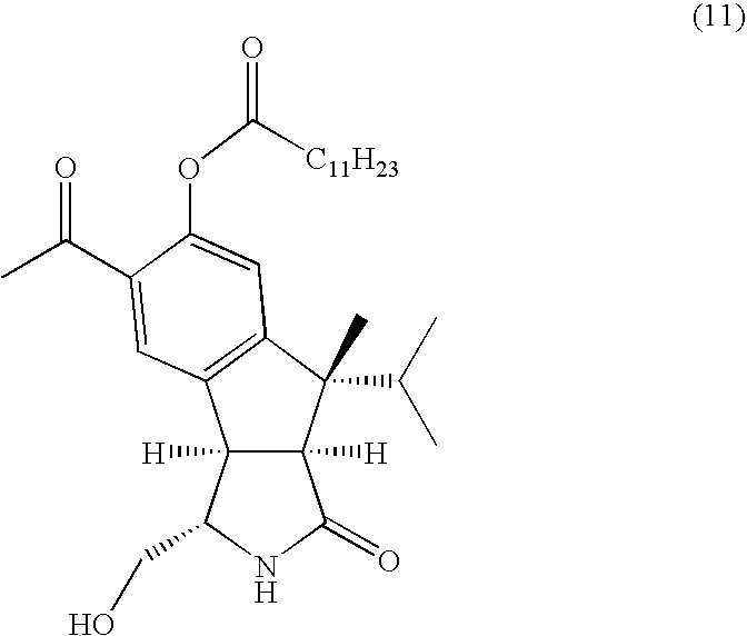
C12([H])C([H])(C(C(C)C)(C)C3=C1C=C(C(C)=O)C(OC(=O)[C11H23])=C3)C(=O)NC2CO
